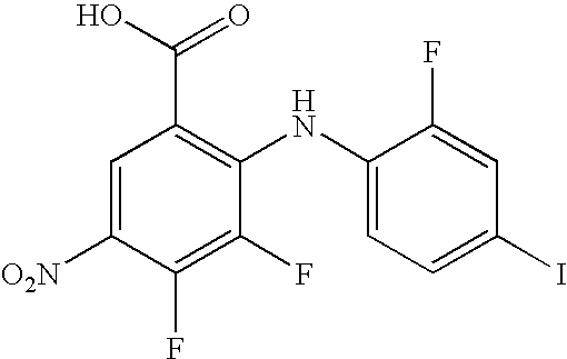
C1=C([O2N])C(F)=C(F)C(NC2=CC=C(I)C=C2F)=C1C(O)=O
